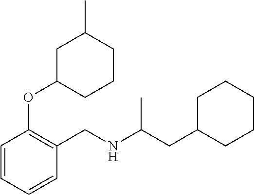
C1(CC(NCC2=C(OC3CCCC(C)C3)C=CC=C2)C)CCCCC1
